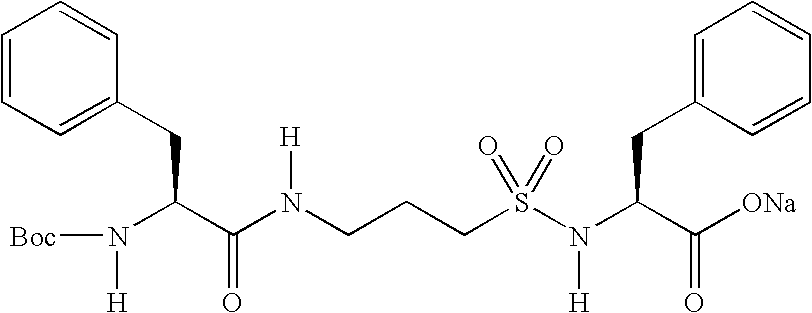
C1=CC=C(CC(C(N(CCCS(N(C(C([ONa])=O)CC2=CC=CC=C2)[H])(=O)=O)[H])=O)N([H])[Boc])C=C1
